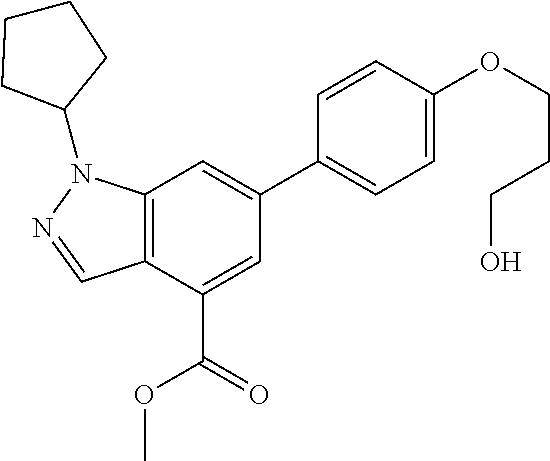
C12=C(C(C(=O)OC)=CC(C3=CC=C(OCCCO)C=C3)=C1)C=NN2C1CCCC1
